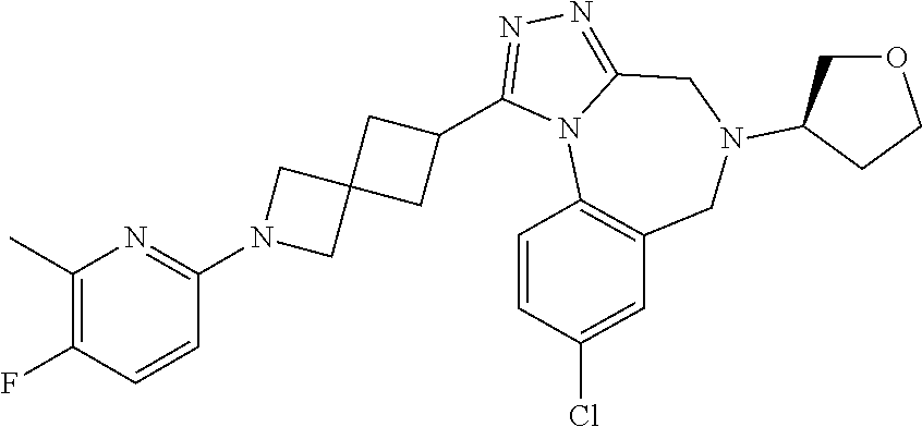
C1(C)=C(F)C=CC(N2CC3(C2)CC(C2=NN=C4N2C2=C(CN(C5COCC5)C4)C=C(Cl)C=C2)C3)=N1
